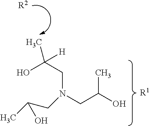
[R1].OC(CN(CC(O)C)CC(C)O)([H])C.[R2]
